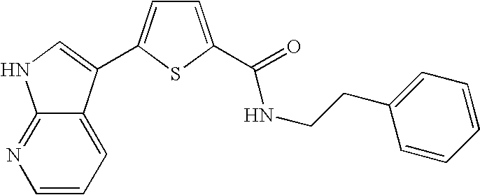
C1=CC=C2C(=N1)NC=C2C1=CC=C(C(NCCC2=CC=CC=C2)=O)S1
